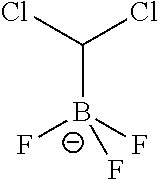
[B-](C(Cl)Cl)(F)(F)F
